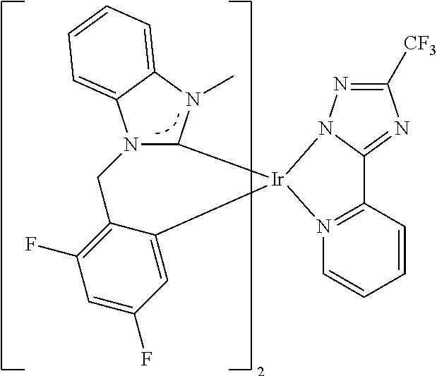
N12=C(C=CC=C1)C1=NC([CF3])=NN1[Ir]21C2N(C)C3=CC=CC=C3N2CC2=C(F)C=C(F)C=C12
